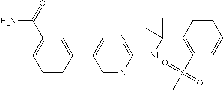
N(C(C1=C(S(C)(=O)=O)C=CC=C1)(C)C)C1=NC=C(C2=CC(C(=O)N)=CC=C2)C=N1
